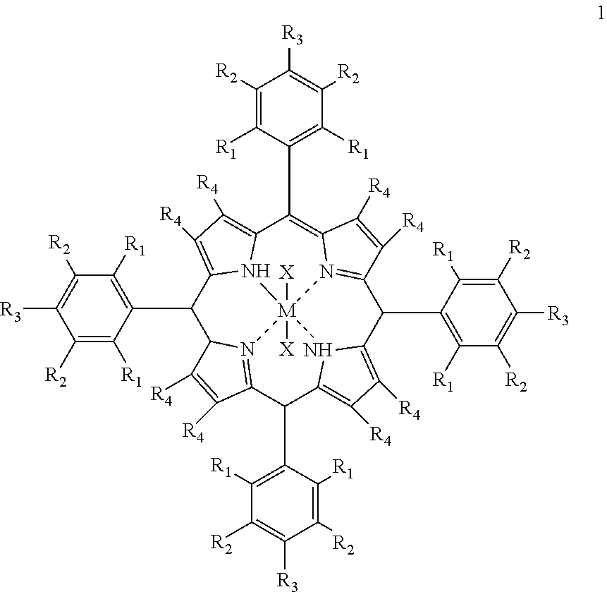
C1(C2=C([R1])C([R2])=C([R3])C([R2])=C2[R1])C2=C([R4])C([R4])=C3N2[M]24([X])([X])N5=C(C([R4])=C([R4])C5=C3C3=C([R1])C([R2])=C([R3])C([R2])=C3[R1])C(C3=C([R1])C([R2])=C([R3])C([R2])=C3[R1])C3=C([R4])C([R4])=C(N32)C(C2=C([R1])C([R2])=C([R3])C([R2])=C2[R1])C2=N4C1C([R4])=C2[R4]
